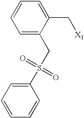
C1=C(CS(C2=CC=CC=C2)(=O)=O)C(C[X1])=CC=C1
